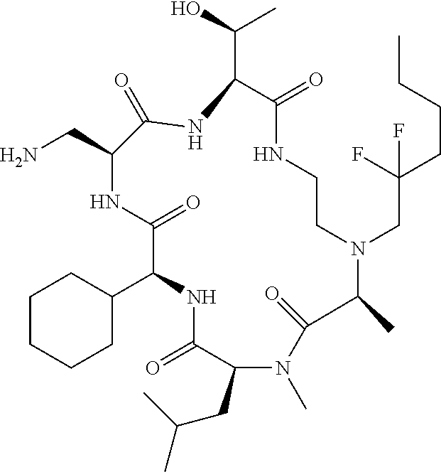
C1CCCC(C2NC(=O)C(CC(C)C)N(C)C(=O)C(C)N(CC(CCCC)(F)F)CCNC(=O)C(C(O)C)NC(=O)C(CN)NC2=O)C1
